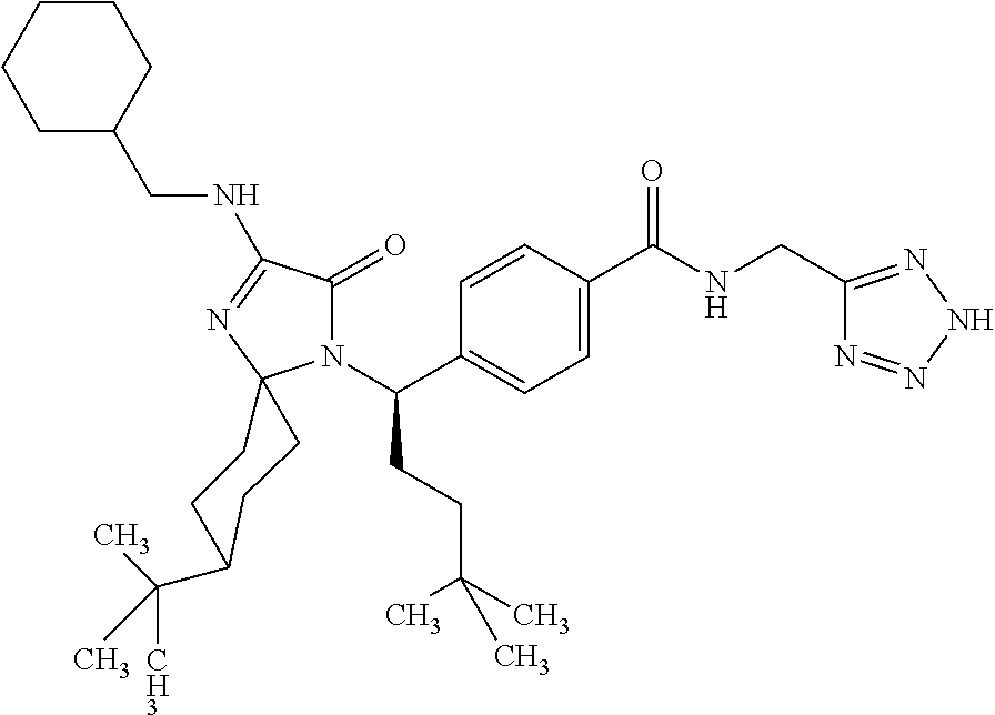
C1=C(C(=O)NCC2=NNN=N2)C=CC(C(N2C(=O)C(NCC3CCCCC3)=NC23CCC(C(C)([CH3])C)CC3)CCC(C)(C)C)=C1
